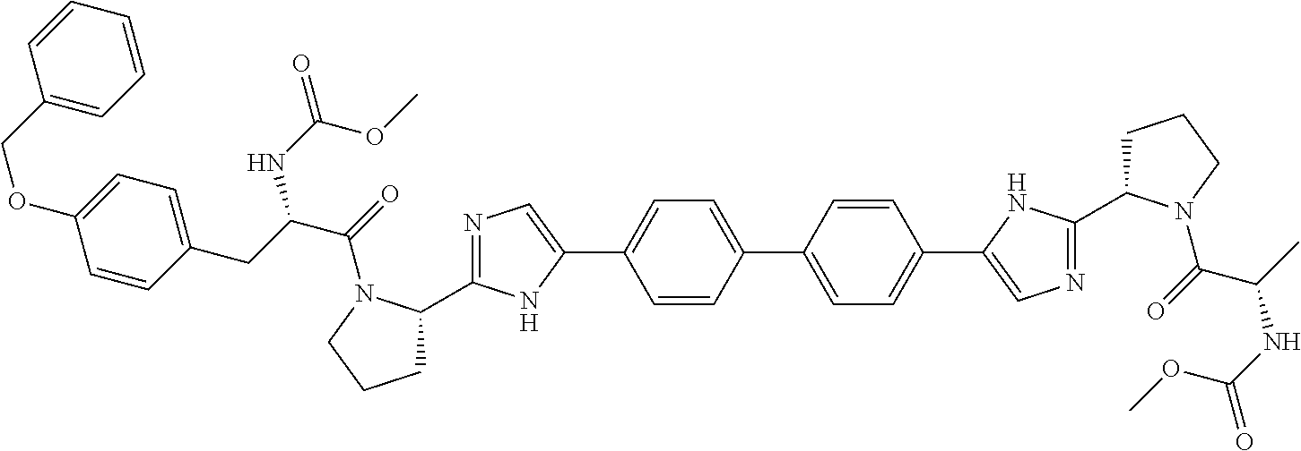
C1=CC(C2=CC=C(C3=CN=C(C4CCCN4C(=O)C(C)NC(=O)OC)N3)C=C2)=CC=C1C1=CN=C(C2CCCN2C(=O)C(CC2=CC=C(OCC3=CC=CC=C3)C=C2)NC(OC)=O)N1
